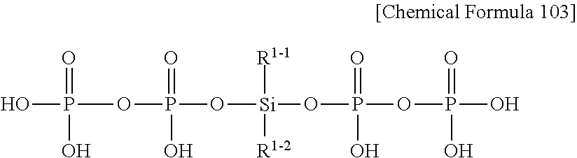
OP(O)(=O)OP(O[Si](OP(OP(O)(=O)O)(=O)O)([R1-2])[R1-1])(O)=O
